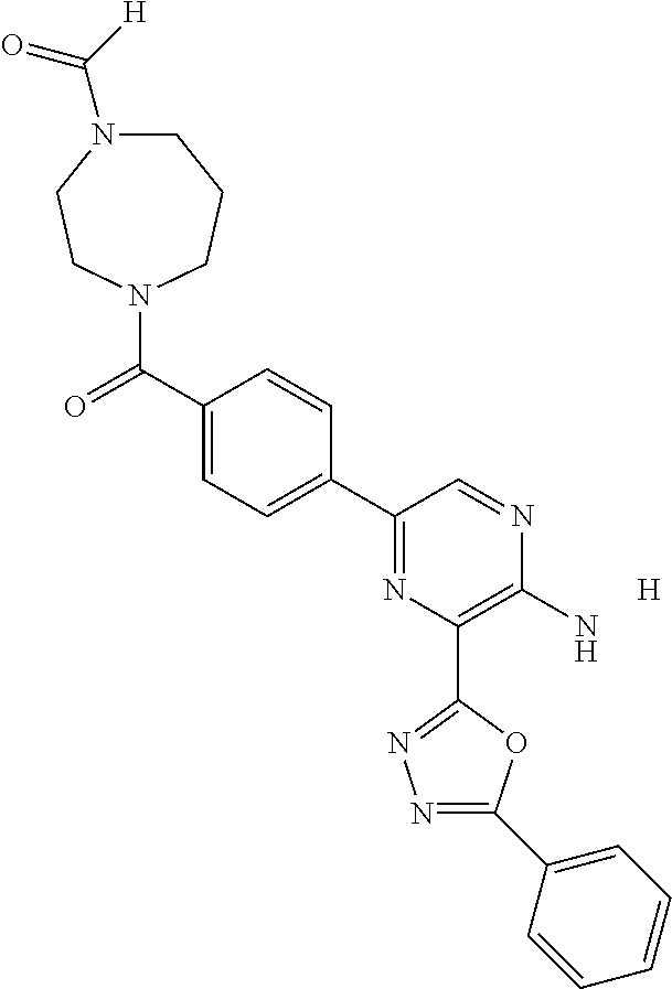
C1N(C([H])=O)CCN(C(C2=CC=C(C3=NC(C4=NN=C(C5=CC=CC=C5)O4)=C(N)N=C3)C=C2)=O)CC1.[H]
